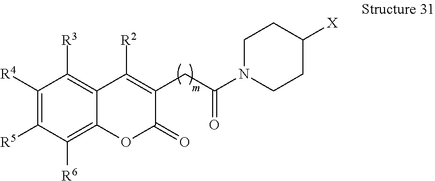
C1([R4])=C([R5])C([R6])=C2C(=C1[R3])C([R2])=C(CC(=O)N1CCC([X])CC1)C(=O)O2
